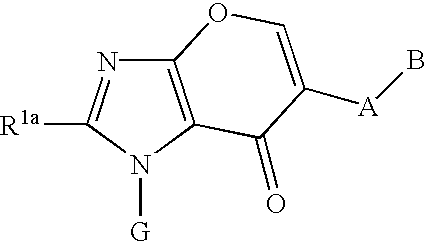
C12=C(N([G])C([R1a])=N1)C(=O)C([A]B)=CO2
